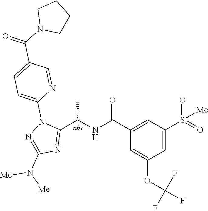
C1(C(=O)NC(C2=NC(N([Me])[Me])=NN2C2=CC=C(C(=O)N3CCCC3)C=N2)C)=CC(S(=O)(=O)[Me])=CC(OC(F)(F)F)=C1
